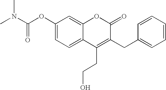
C1=CC=CC(CC2=C(CCO)C3=CC=C(OC(N(C)C)=O)C=C3OC2=O)=C1
